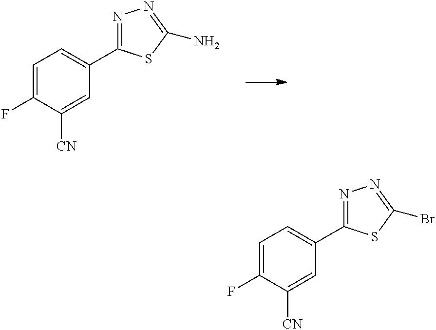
C1=C(F)C([CN])=CC(C2=NN=C(N)S2)=C1.C1=C(F)C([CN])=CC(C2=NN=C(Br)S2)=C1
